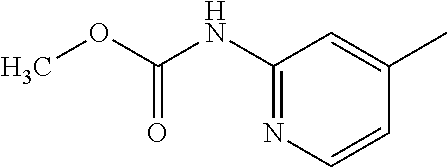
C1(NC(OC)=O)=NC=CC(C)=C1
